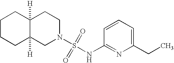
C12([H])C([H])(CN(S(=O)(=O)NC3=NC(CC)=CC=C3)CC1)CCCC2
